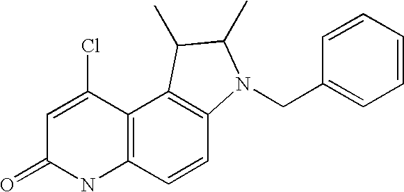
C12=C(C=CC3=C1C(C)C(C)N3CC1=CC=CC=C1)NC(=O)C=C2Cl
